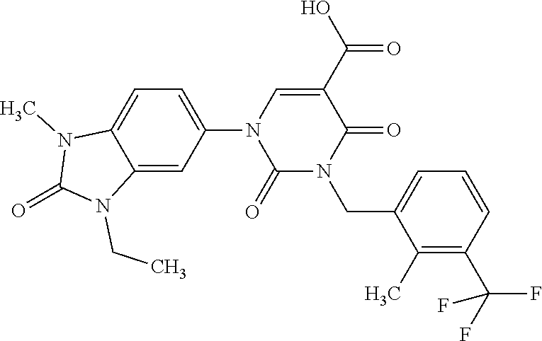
C1=C(N2C(=O)N(CC3=CC=CC(C(F)(F)F)=C3C)C(=O)C(C(O)=O)=C2)C=C2C(=C1)N(C)C(=O)N2CC
